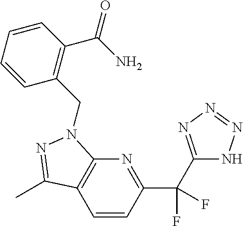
C1=CC(C(C2=NN=NN2)(F)F)=NC2=C1C(C)=NN2CC1=C(C(N)=O)C=CC=C1
